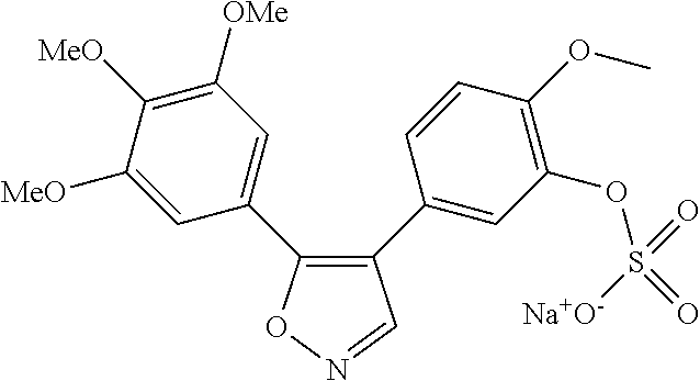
C1(C2=CC(OS([Na+O-])(=O)=O)=C(OC)C=C2)=C(C2=CC([OMe])=C([MeO])C([MeO])=C2)ON=C1
